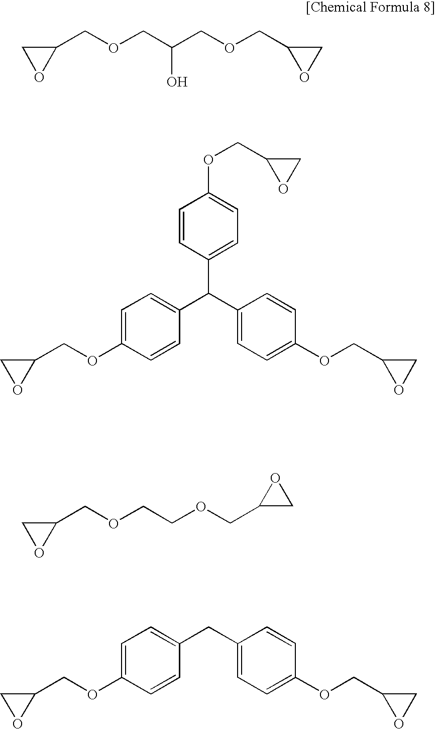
C1(COCC(COCC2OC2)O)CO1.C1(COC2=CC=C(C(C3=CC=C(OCC4OC4)C=C3)C3=CC=C(OCC4CO4)C=C3)C=C2)CO1.C1(COCCOCC2CO2)CO1.C1(COC2=CC=C(CC3=CC=C(OCC4OC4)C=C3)C=C2)CO1
